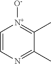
C1=CN=C(C)C(C)=[N+]1[O-]
